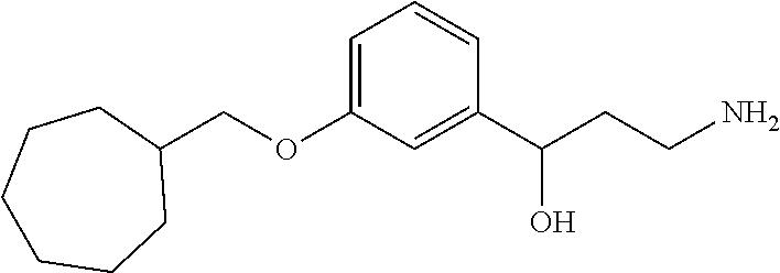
C1=C(OCC2CCCCCC2)C=C(C(CCN)O)C=C1
